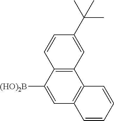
C12=C(C3=C(C=C1[(HO)2B])C=CC=C3)C=C(C(C)(C)C)C=C2
